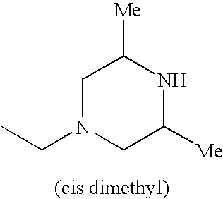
CCN1CC([Me])NC([Me])C1
